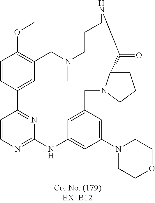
C1=CC2=NC(=N1)NC1=CC(N3CCOCC3)=CC(=C1)CN1C(CCC1)C(=O)NCCCN(C)CC1=C(OC)C=CC2=C1
